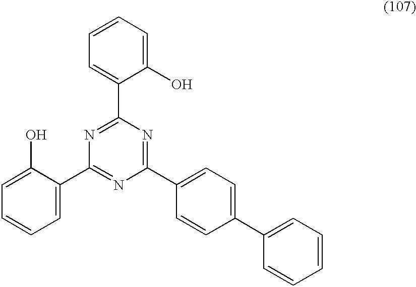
C1=CC=C(C2=NC(C3=CC=C(C4=CC=CC=C4)C=C3)=NC(C3=CC=CC=C3O)=N2)C(O)=C1
